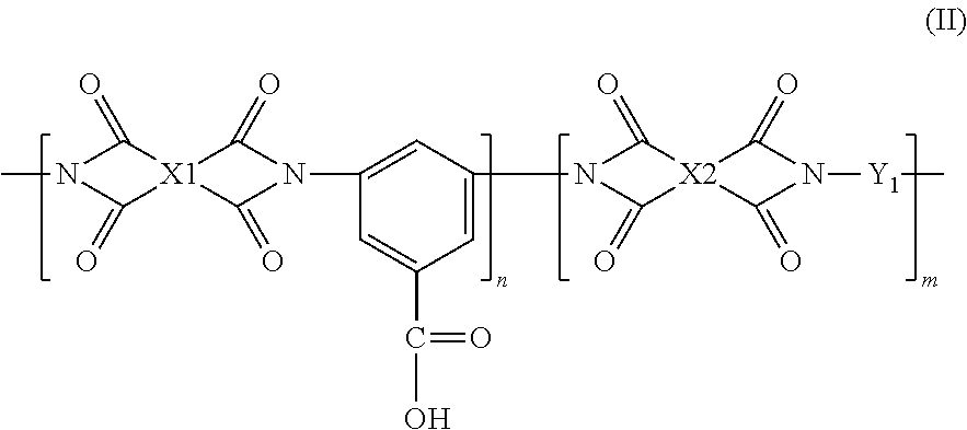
C1=C(N2C(=O)[X2]3(C(=O)N([Y1]C)C3=O)C2=O)C=C(N2C(=O)[X1]3(C2=O)C(=O)N(C)C3=O)C=C1C(O)=O
